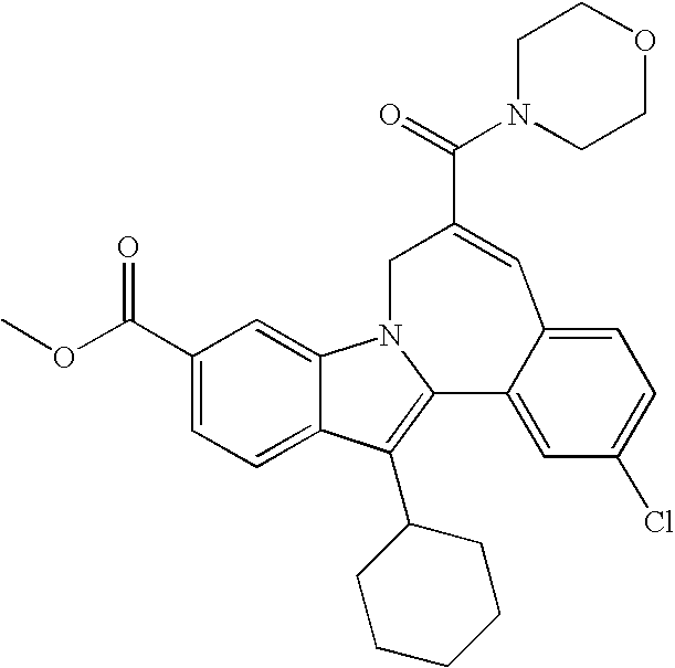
N1(C(=O)C2=CC3=CC=C(Cl)C=C3C3=C(C4CCCCC4)C4=CC=C(C(=O)OC)C=C4N3C2)CCOCC1
